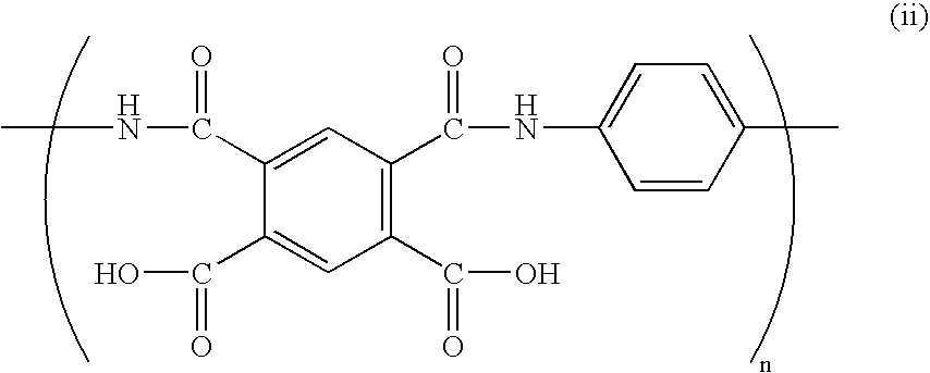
C1(C(O)=O)=CC(C(O)=O)=C(C(NC2=CC=C(C)C=C2)=O)C=C1C(NC)=O
